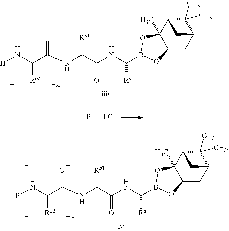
C1(C)(C)C2C3(C)C(CC1C2)OB(C(NC(C(NC(C(N[H])[Ra2])=O)[Ra1])=O)[Ra])O3.P[LG].C1(C)(C)C2C3(C)C(CC1C2)OB(C(NC(C(NC(C(NP)[Ra2])=O)[Ra1])=O)[Ra])O3
